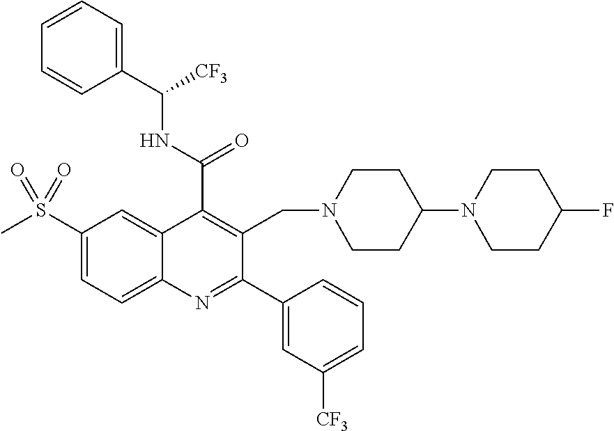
C1(C(NC([CF3])C2=CC=CC=C2)=O)=C(CN2CCC(N3CCC(F)CC3)CC2)C(C2=CC([CF3])=CC=C2)=NC2=CC=C(S(C)(=O)=O)C=C12
